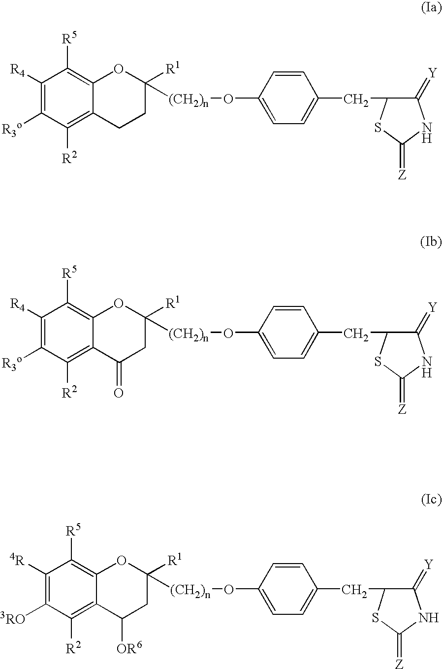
C1([R4])=C([R3o])C([R2])=C2C(=C1[R5])OC([R1])([(CH2)n]OC1=CC=C(CC3C(=[Y])NC(=[Z])S3)C=C1)CC2.C1([R4])=C([R3o])C([R2])=C2C(=C1[R5])OC([R1])([(CH2)n]OC1=CC=C(CC3C(=[Y])NC(=[Z])S3)C=C1)CC2=O.C1([4R])=C([3RO])C([R2])=C2C(=C1[R5])OC([R1])([(CH2)n]OC1=CC=C(CC3C(=[Y])NC(=[Z])S3)C=C1)CC2[OR6]
